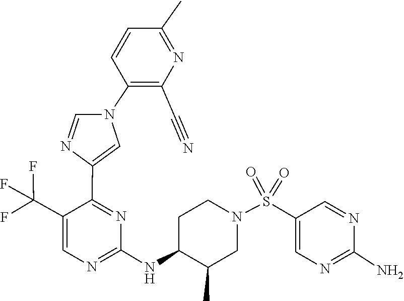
N1=CC(S(N2CCC(NC3=NC=C(C(F)(F)F)C(C4=CN(C5=C(C#N)N=C(C)C=C5)C=N4)=N3)C(C)C2)(=O)=O)=CN=C1N
